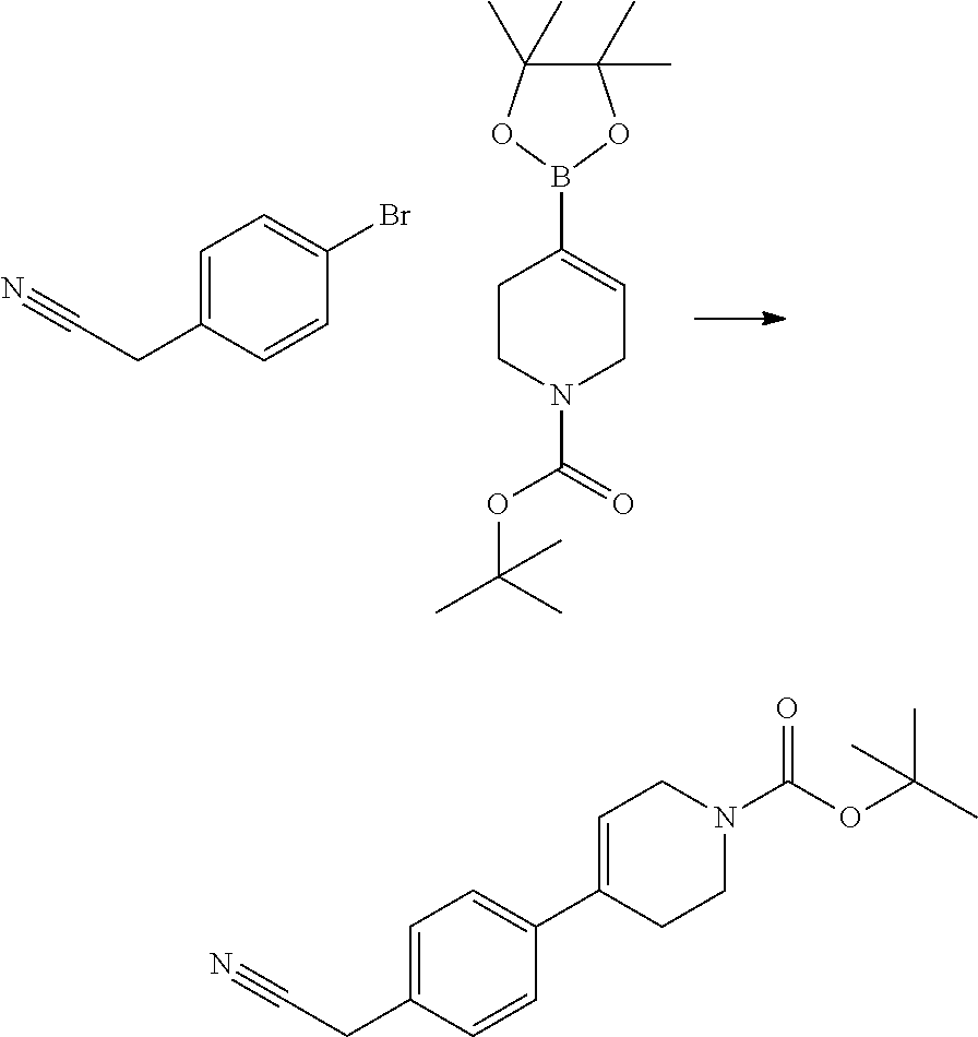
C1=C(CC#N)C=CC(Br)=C1.C1CN(C(=O)OC(C)(C)C)CC=C1B1OC(C)(C)C(C)(C)O1.C1=C(CC#N)C=CC(C2=CCN(C(OC(C)(C)C)=O)CC2)=C1
